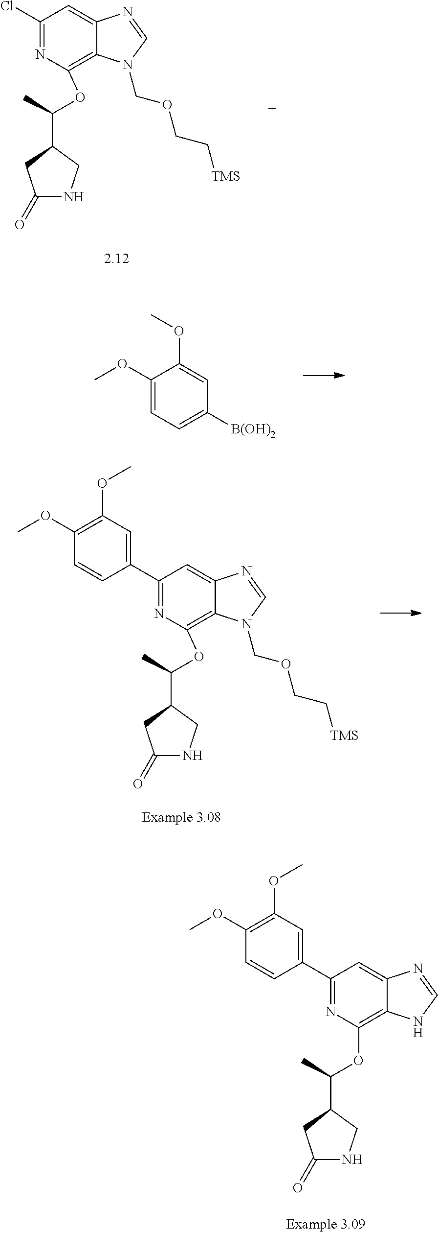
C1(C2=CC(OC)=C(OC)C=C2)=NC(OC(C2CC(=O)NC2)C)=C2C(=C1)N=CN2.ClC1=NC(OC(C2CC(=O)NC2)C)=C2C(=C1)N=CN2COCC[TMS].[B(OH)2]C1=CC=C(OC)C(OC)=C1.C1(C2=CC(OC)=C(OC)C=C2)=NC(OC(C2CC(=O)NC2)C)=C2C(=C1)N=CN2COCC[TMS]
